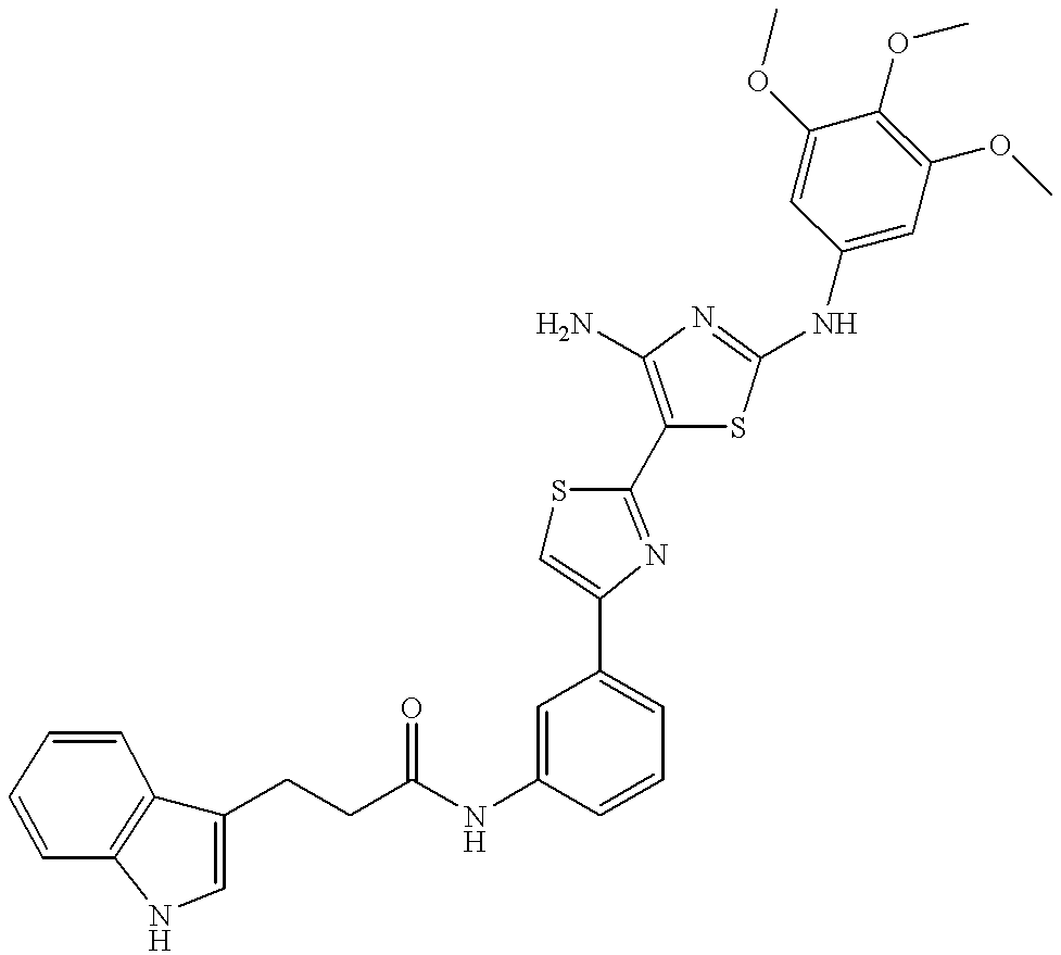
C(CC1=CNC2=C1C=CC=C2)C(NC1=CC(C2=CSC(C3=C(N)N=C(NC4=CC(OC)=C(OC)C(OC)=C4)S3)=N2)=CC=C1)=O
